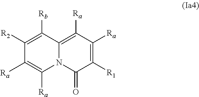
C1([R2])=C([Rb])C2=C([Ra])C([Ra])=C([R1])C(=O)N2C([Ra])=C1[Ra]
